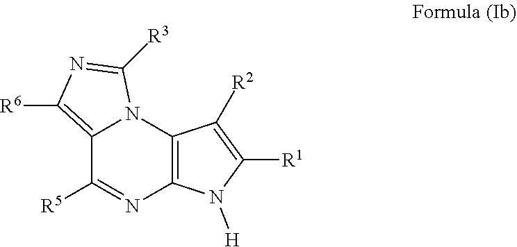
C12=C([R6])N=C([R3])N1C1=C(N=C2[R5])N([H])C([R1])=C1[R2]
